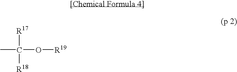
CC(O[R19])([R18])[R17]
